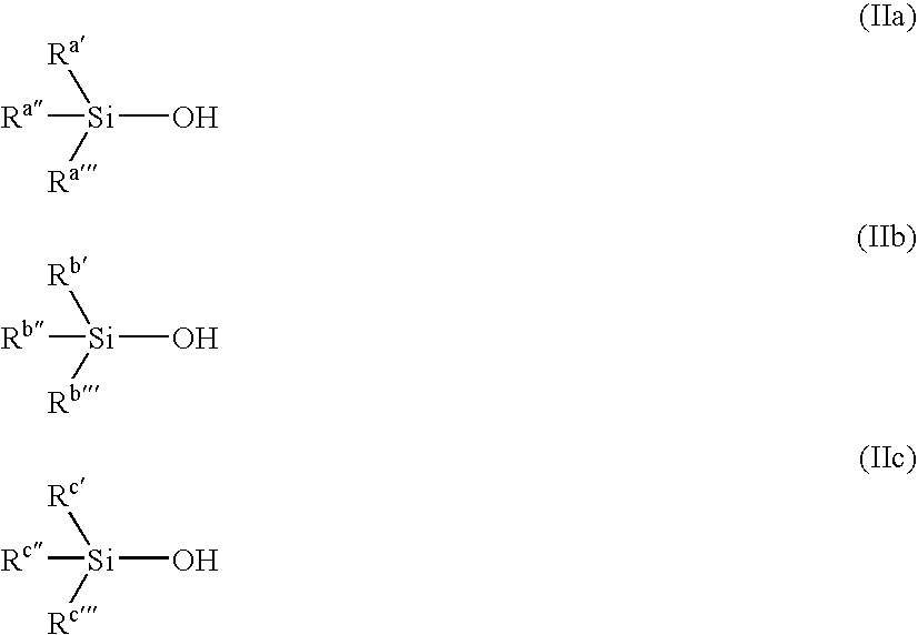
[Ra][Si]([Ra])([Ra])O.[Rb][Si]([Rb])([Rb])O.[Rc][Si]([Rc])([Rc])O
